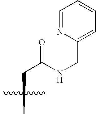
CCC(NCC1=CC=CC=N1)=O
